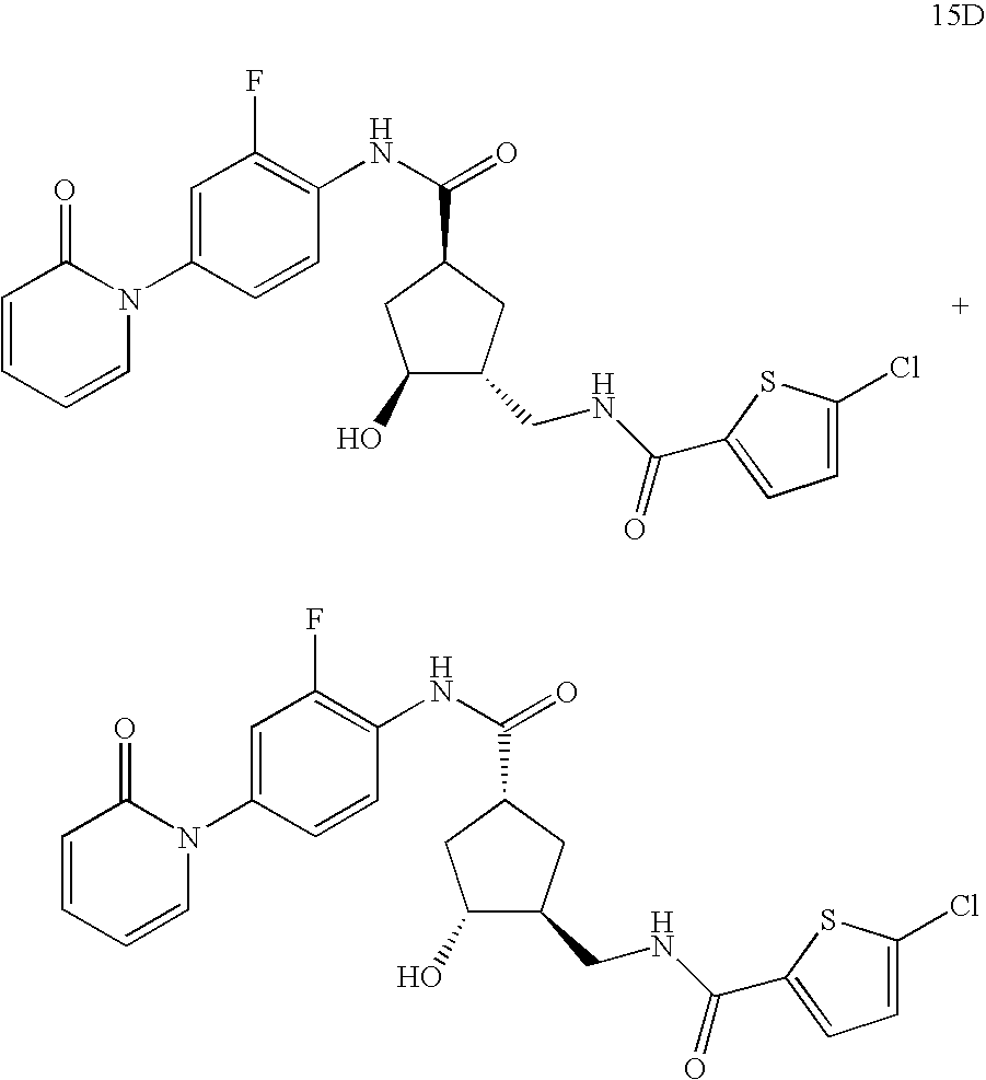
N(C(=O)C1CC(O)C(CNC(=O)C2=CC=C(Cl)S2)C1)C1=C(F)C=C(N2C(=O)C=CC=C2)C=C1.N(C(=O)C1CC(O)C(CNC(=O)C2=CC=C(Cl)S2)C1)C1=C(F)C=C(N2C(=O)C=CC=C2)C=C1
